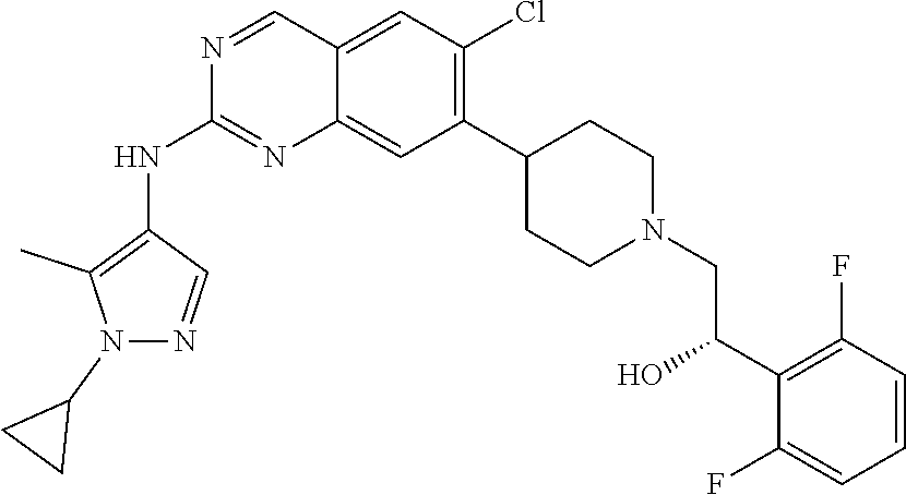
C12=CC(Cl)=C(C3CCN(CC(C4=C(F)C=CC=C4F)O)CC3)C=C1N=C(NC1=C(C)N(C3CC3)N=C1)N=C2
